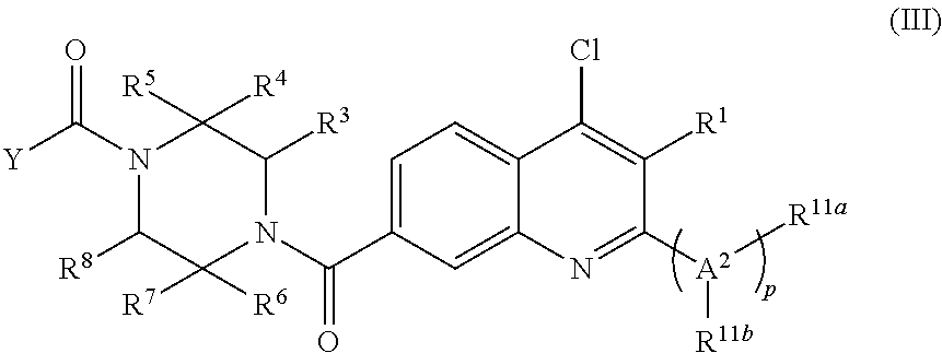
C1=C(C(N2C([R3])C([R4])([R5])N(C([Y])=O)C([R8])C2([R7])[R6])=O)C=C2C(=C1)C(Cl)=C([R1])C([A2]([R11b])[R11a])=N2
